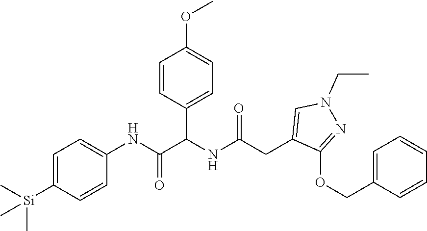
C1=C([Si](C)(C)C)C=CC(NC(=O)C(NC(CC2=CN(CC)N=C2OCC2=CC=CC=C2)=O)C2=CC=C(OC)C=C2)=C1
